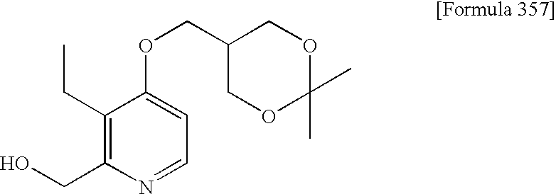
C1(CO)=C(CC)C(OCC2COC(C)(C)OC2)=CC=N1
